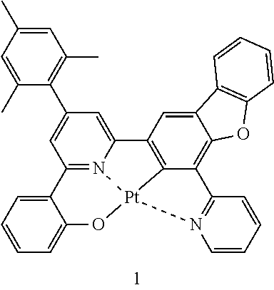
C1(C)=CC(C)=C(C2=CC3=N4C(=C2)C2=C5C(=C6C(=C2)C2=C(O6)C=CC=C2)C2=N(C=CC=C2)[Pt]45OC2=CC=CC=C32)C(C)=C1
